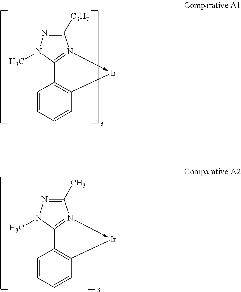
C1([C3H7])=NN(C)C2=N1->[Ir]C1=C2C=CC=C1.C1(C)=NN(C)C2=N1->[Ir]C1=C2C=CC=C1
